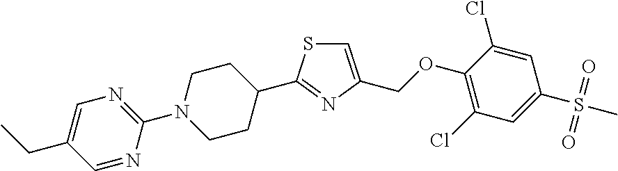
C1=C(COC2=C(Cl)C=C(S(C)(=O)=O)C=C2Cl)N=C(C2CCN(C3=NC=C(CC)C=N3)CC2)S1
